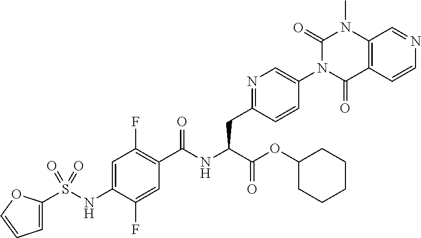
C1=C(S(NC2=CC(F)=C(C(NC(C(=O)OC3CCCCC3)CC3=NC=C(N4C(=O)C5=C(N(C)C4=O)C=NC=C5)C=C3)=O)C=C2F)(=O)=O)OC=C1
